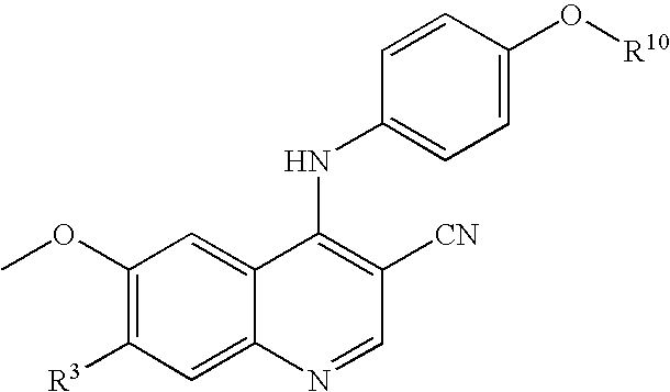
C1(OC)=C([R3])C=C2C(=C1)C(NC1=CC=C(O[R10])C=C1)=C([CN])C=N2
